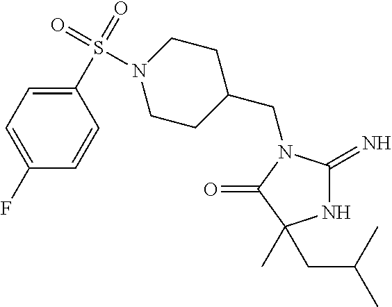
N1C(=N)N(CC2CCN(S(C3=CC=C(F)C=C3)(=O)=O)CC2)C(=O)C1(CC(C)C)C
